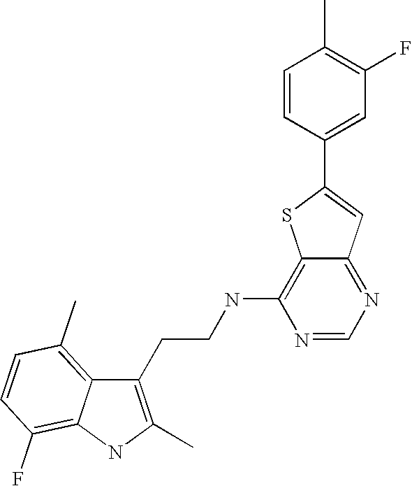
C1(CCNC2=C3C(=NC=N2)C=C(C2=CC(F)=C(C)C=C2)S3)=C(C)NC2=C(F)C=CC(C)=C12
